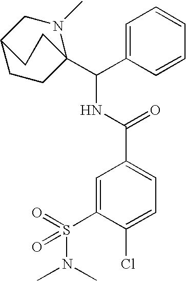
C1=CC=CC(C(NC(C2=CC=C(Cl)C(S(N(C)C)(=O)=O)=C2)=O)C23CCC(CN2C)CC3)=C1
